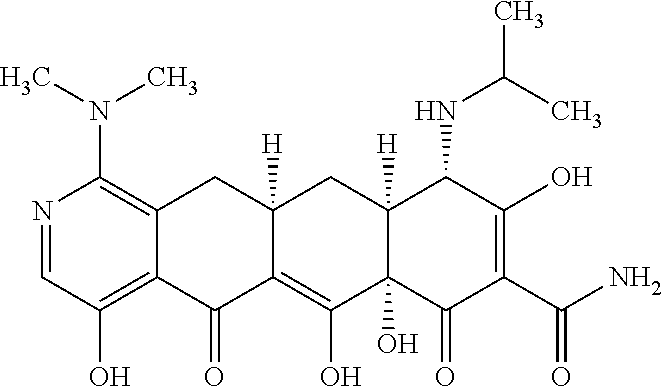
C12=C(O)C=NC(N(C)C)=C1CC1([H])C(=C(O)C3(O)C([H])(C1)C(NC(C)C)C(O)=C(C(N)=O)C3=O)C2=O
